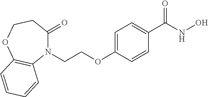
N1(CCOC2=CC=C(C(NO)=O)C=C2)C(=O)CCOC2=C1C=CC=C2
